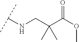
C(C(C(OC)=O)(C)C)NC(C)C
